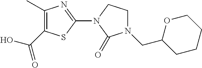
C1(C)=C(C(O)=O)SC(N2C(=O)N(CC3OCCCC3)CC2)=N1
